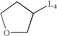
O1CC([L4])CC1
